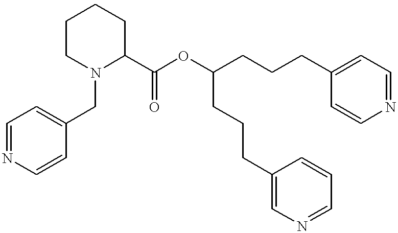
C1CN(CC2=CC=NC=C2)C(C(OC(CCCC2=CC=NC=C2)CCCC2=CN=CC=C2)=O)CC1
